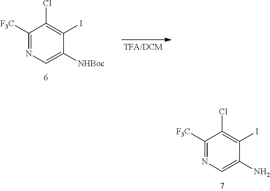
C1([F3C])=NC=C(N)C(I)=C1Cl.C1([F3C])=NC=C([NHBoc])C(I)=C1Cl
